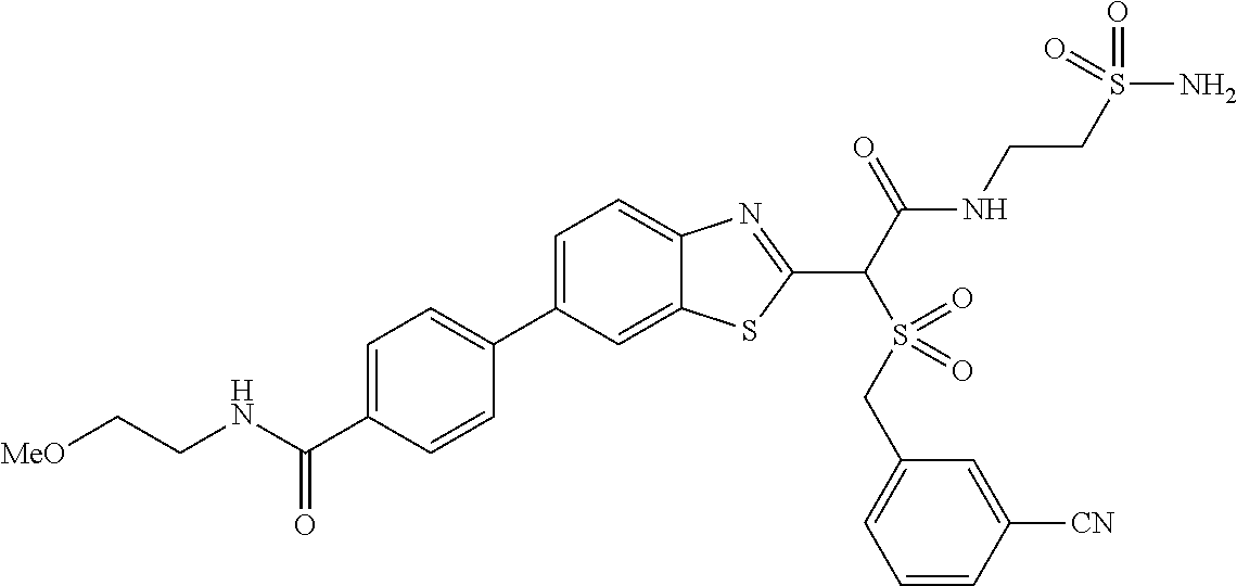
C1(C2=CC=C(C(NCC[MeO])=O)C=C2)=CC=C2C(=C1)SC(C(C(NCCS(N)(=O)=O)=O)S(=O)(CC1=CC=CC([CN])=C1)=O)=N2
